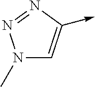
C<-C1=CN(C)N=N1
